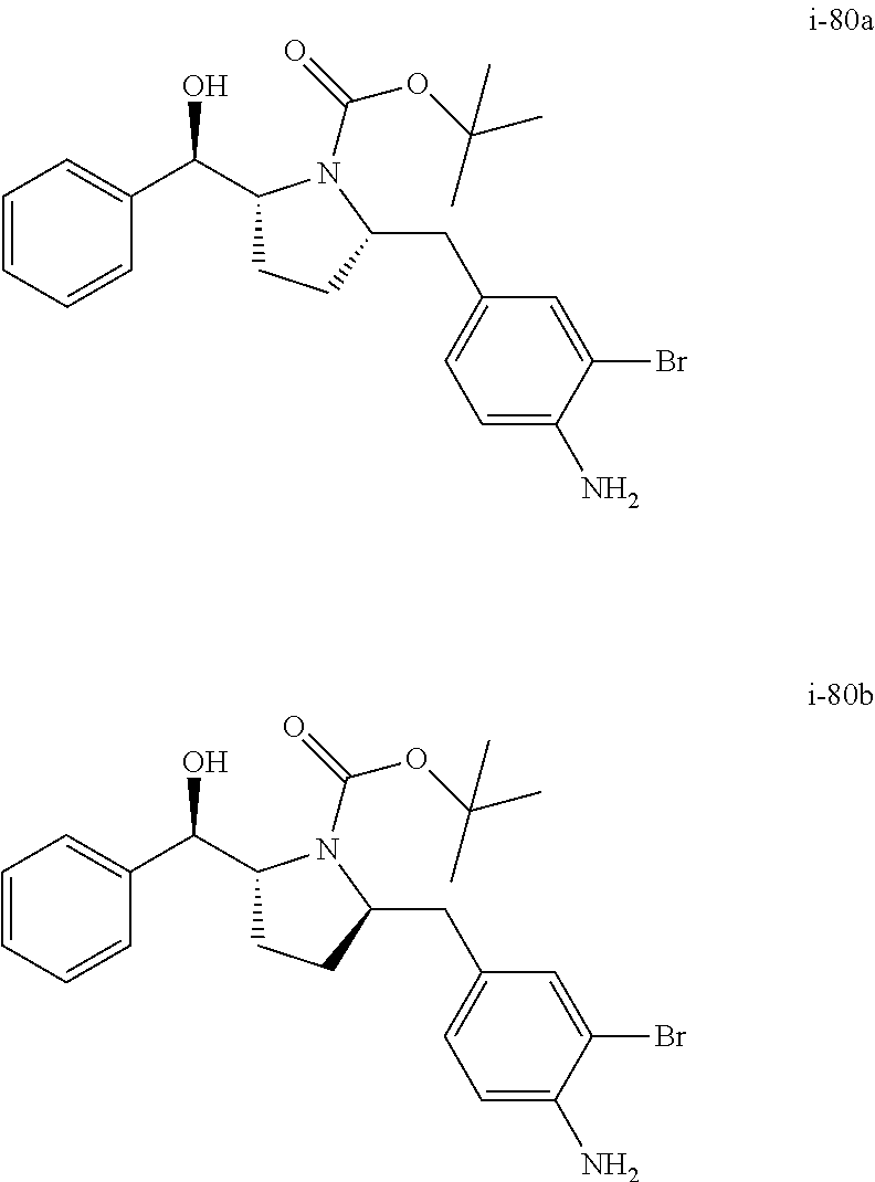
C1=CC=CC(C(C2CCC(CC3=CC=C(N)C(Br)=C3)N2C(OC(C)(C)C)=O)O)=C1.C1=CC=CC(C(C2CCC(CC3=CC=C(N)C(Br)=C3)N2C(OC(C)(C)C)=O)O)=C1
